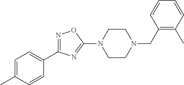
N1=C(C2=CC=C(C)C=C2)N=C(N2CCN(CC3=C(C)C=CC=C3)CC2)O1
